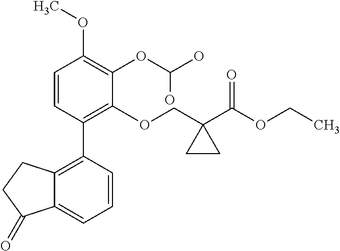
C1=CC(C2=C3C(=CC=C2)C(=O)CC3)=C(OCC2(C(OCC)=O)CC2)C(OC(O)O)=C1OC
